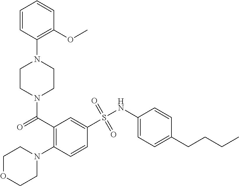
N1(C(=O)C2=C(N3CCOCC3)C=CC(S(NC3=CC=C(CCCC)C=C3)(=O)=O)=C2)CCN(C2=C(OC)C=CC=C2)CC1
